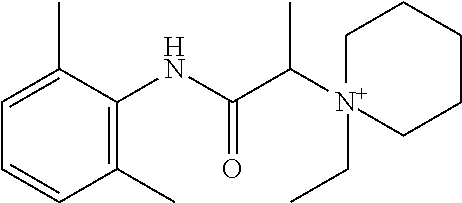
C1(C)=C(NC(C([N+]2(CC)CCCCC2)C)=O)C(C)=CC=C1
